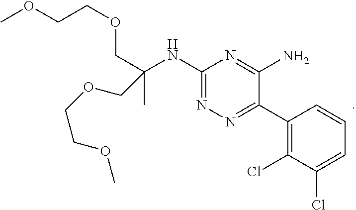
C1(NC(COCCOC)(C)COCCOC)=NN=C(C2=C(Cl)C(Cl)=CC=C2)C(N)=N1
